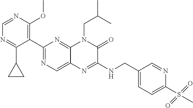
C1(C2=NC=C3C(=N2)N(CC(C)C)C(=O)C(NCC2=CC=C(S(C)(=O)=O)N=C2)=N3)=C(OC)N=CN=C1C1CC1
